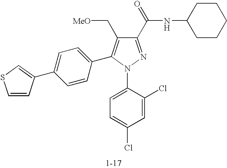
C1(C(NC2CCCCC2)=O)=NN(C2=CC=C(Cl)C=C2Cl)C(C2=CC=C(C3=CSC=C3)C=C2)=C1C[MeO]
